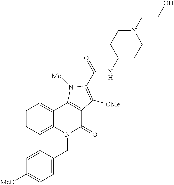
C1=CC=C2C(=C1)C1=C(C(=O)N2CC2=CC=C([MeO])C=C2)C([OMe])=C(C(=O)NC2CCN(CCO)CC2)N1[Me]
